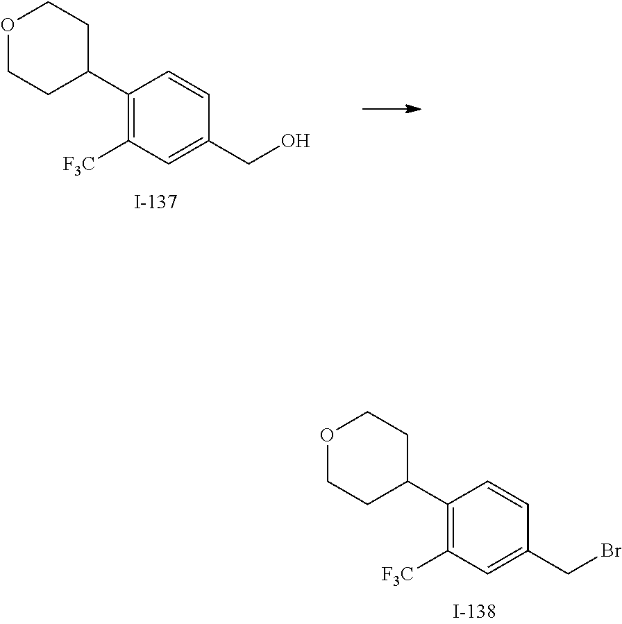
C1(C2CCOCC2)=C([F3C])C=C(CO)C=C1.C1(C2CCOCC2)=C([F3C])C=C(CBr)C=C1
